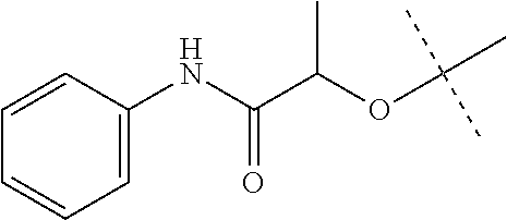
C1=C(NC(C(OC(C)(C)C)C)=O)C=CC=C1
